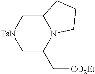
C12C[TsN]CC(C[CO2Et])N1CCC2
